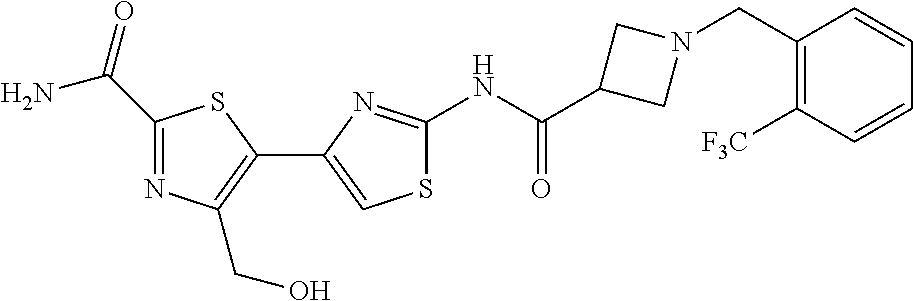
C1(C(=O)N)=NC(CO)=C(C2=CSC(NC(C3CN(CC4=C([F3C])C=CC=C4)C3)=O)=N2)S1
